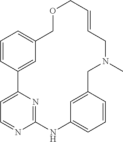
C1=CC2=CC(=C1)COCC=CCN(C)CC1=CC(=CC=C1)NC1=NC2=CC=N1
